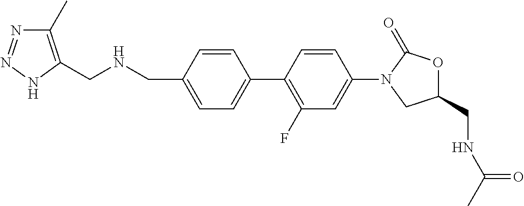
C1(C)=C(CNCC2=CC=C(C3=C(F)C=C(N4CC(CNC(C)=O)OC4=O)C=C3)C=C2)NN=N1
